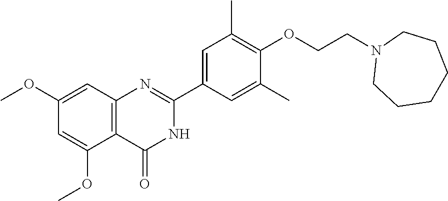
C1(OC)=CC2=C(C(OC)=C1)C(=O)NC(C1=CC(C)=C(OCCN3CCCCCC3)C(C)=C1)=N2
